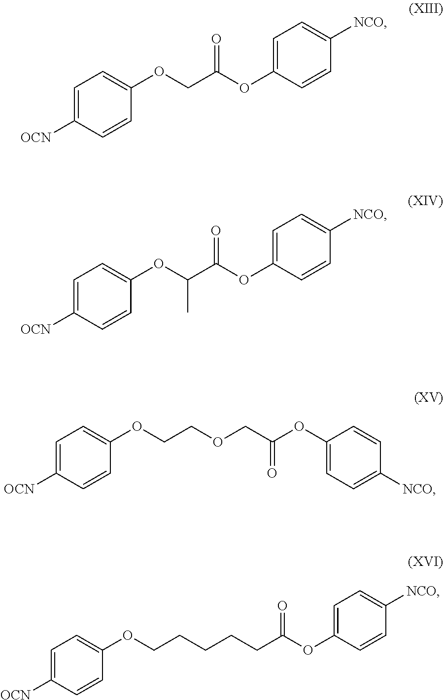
C1=C([OCN])C=CC(OCC(OC2=CC=C([NCO])C=C2)=O)=C1.C1=C([OCN])C=CC(OC(C(OC2=CC=C([NCO])C=C2)=O)C)=C1.C1=C([OCN])C=CC(OCCOCC(OC2=CC=C([NCO])C=C2)=O)=C1.C1=C([OCN])C=CC(OCCCCCC(OC2=CC=C([NCO])C=C2)=O)=C1
